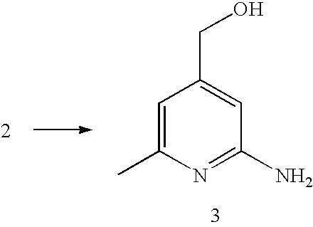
C1=C(C)N=C(N)C=C1CO
